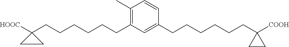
C1(C)=C(CCCCCCC2([HOOC])CC2)C=C(CCCCCCC2([COOH])CC2)C=C1
